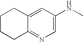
C12=NC=C(NC)C=C1CCCC2
